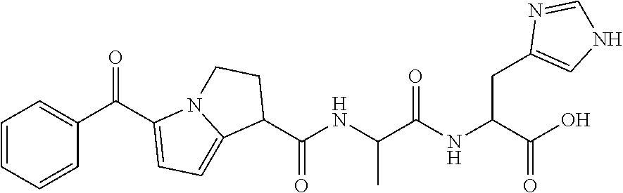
C1(C(NC(C(NC(C(O)=O)CC2=CNC=N2)=O)C)=O)CCN2C1=CC=C2C(C1=CC=CC=C1)=O
